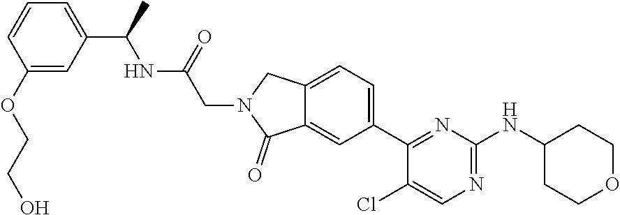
C12=CC(C3=NC(NC4CCOCC4)=NC=C3Cl)=CC=C1CN(CC(NC(C1=CC=CC(OCCO)=C1)C)=O)C2=O
